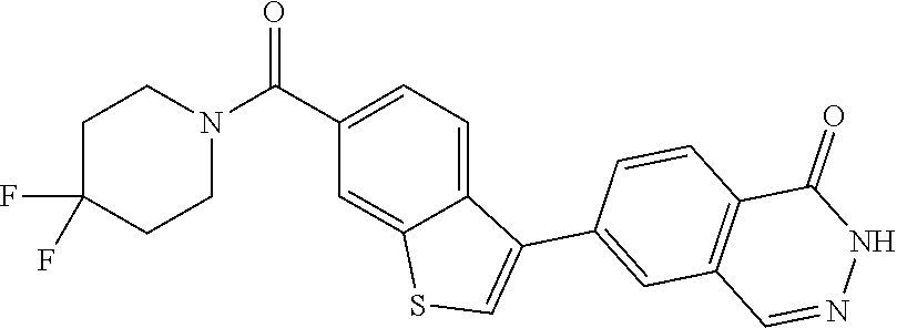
C12=CC=C(C(N3CCC(F)(F)CC3)=O)C=C1SC=C2C1=CC2=C(C=C1)C(=O)NN=C2
